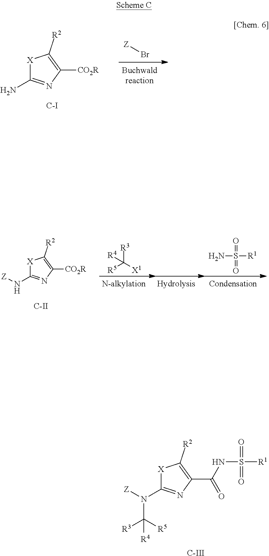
[C-III].N(C([R5])([R3])[R4])(C1=NC(C(=O)NS(=O)(=O)[R1])=C([R2])[X]1)[Z].N(C1=NC([CO2R])=C([R2])[X]1)[Z].[C-II].O=S(=O)([R1])N.[X1]C([R5])([R3])[R4].NC1=NC([CO2R])=C([R2])[X]1.[Z]Br.[C-I]
